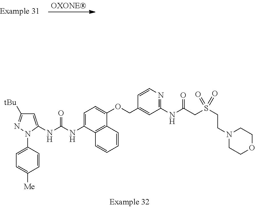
C1=C(NC(NC2=CC=C(OCC3=CC(NC(=O)CS(CCN4CCOCC4)(=O)=O)=NC=C3)C3=C2C=CC=C3)=O)N(C2=CC=C([Me])C=C2)N=C1[tBu]
